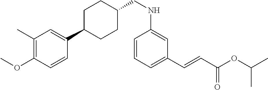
N(C1=CC(C=CC(OC(C)C)=O)=CC=C1)CC1CCC(C2=CC(C)=C(OC)C=C2)CC1
